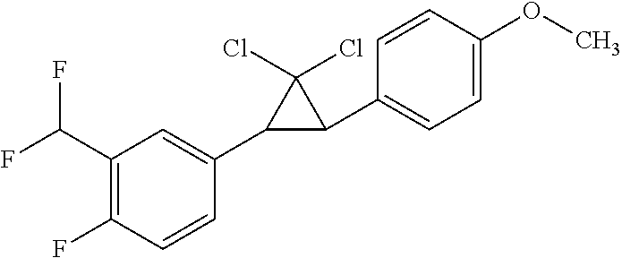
C1(C(F)F)=C(F)C=CC(C2C(C3=CC=C(OC)C=C3)C2(Cl)Cl)=C1
